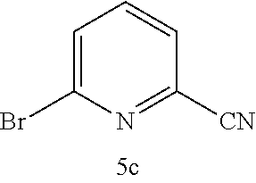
C1=C(Br)N=C([CN])C=C1
